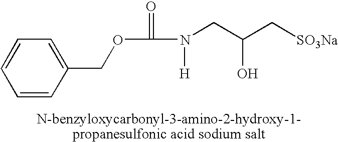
C1=CC(COC(N([H])CC(C[SO3Na])O)=O)=CC=C1
